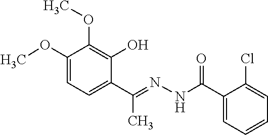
C1(OC)=CC=C(C(=NNC(C2=CC=CC=C2Cl)=O)C)C(O)=C1OC
